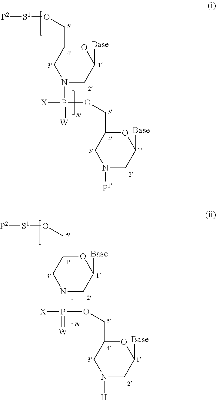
C1(CO[S1][P2])CN(P(=[W])(OCC2CN([H])CC([Base])O2)[X])CC([Base])O1.C1(CO[S1][P2])CN(P(=[W])(OCC2CN([P1])CC([Base])O2)[X])CC([Base])O1
